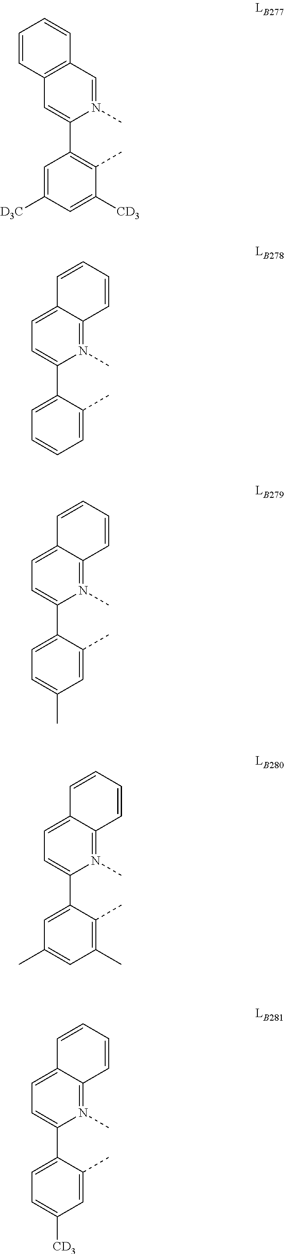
C12=C(C=N(C)C(C3=C(C)C([CD3])=CC([D3C])=C3)=C1)C=CC=C2.C1=C2C(=N(C)C(C3=CC=CC=C3C)=C1)C=CC=C2.C1=C2C(=N(C)C(C3=CC=C(C)C=C3C)=C1)C=CC=C2.C1=C2C(=N(C)C(C3=CC(C)=CC(C)=C3C)=C1)C=CC=C2.C1=C2C(=N(C)C(C3=CC=C([CD3])C=C3C)=C1)C=CC=C2
